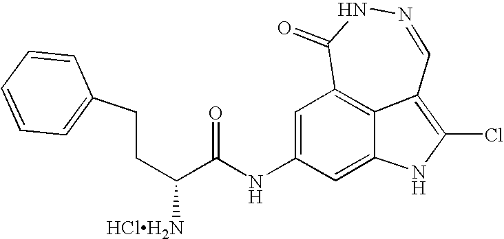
C1(=O)C2=C3C(=C(Cl)NC3=CC(NC(=O)C([HClH2N])CCC3=CC=CC=C3)=C2)C=NN1
